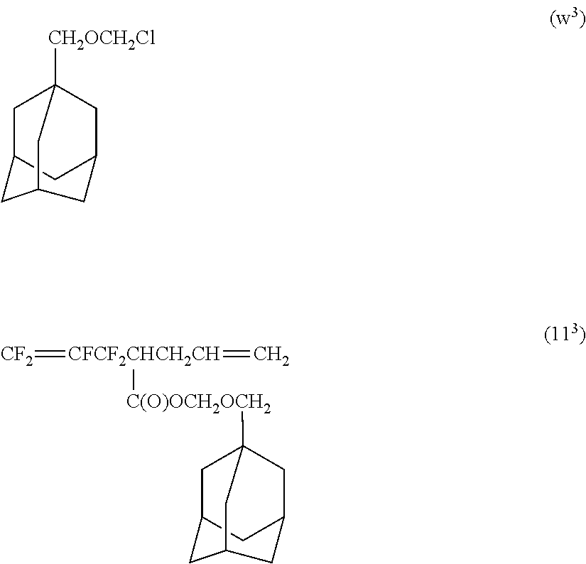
C1C2CC3CC1([CH2OCH2Cl])CC(C2)C3.C1C2CC3CC1([C(O)OCH2OCH2][CFCF2CHCH2CH](=[CF2])=C)CC(C2)C3
